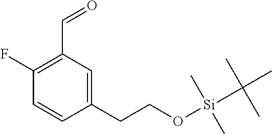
C1(C=O)=C(F)C=CC(CCO[Si](C(C)(C)C)(C)C)=C1
